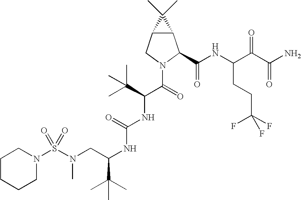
S(N(CC(NC(NC(C(N1C(C(NC(C(C(N)=O)=O)CCC(F)(F)F)=O)C2C(C1)C2(C)C)=O)C(C)(C)C)=O)C(C)(C)C)C)(=O)(=O)N1CCCCC1
